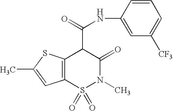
N(C(C1C(=O)N(C)S(=O)(=O)C2=C1SC(C)=C2)=O)C1=CC([CF3])=CC=C1
